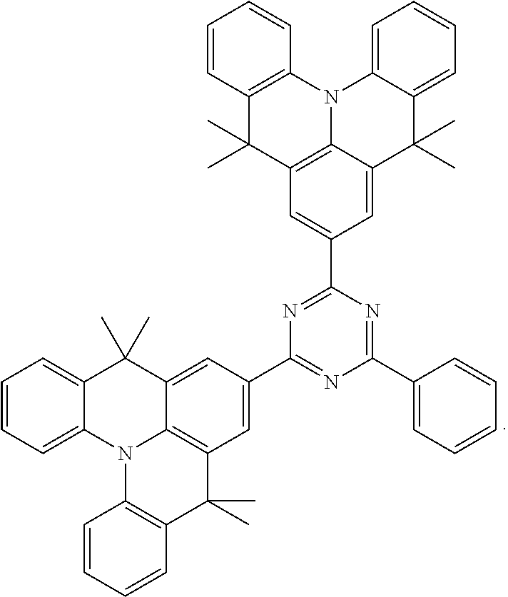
C1=CC=C2C(=C1)C(C)(C)C1=CC(C3=NC(C4=CC=CC=C4)=NC(C4=CC5=C6C(=C4)C(C)(C)C4=CC=CC=C4N6C4=C(C5(C)C)C=CC=C4)=N3)=CC3=C1N2C1=C(C3(C)C)C=CC=C1
